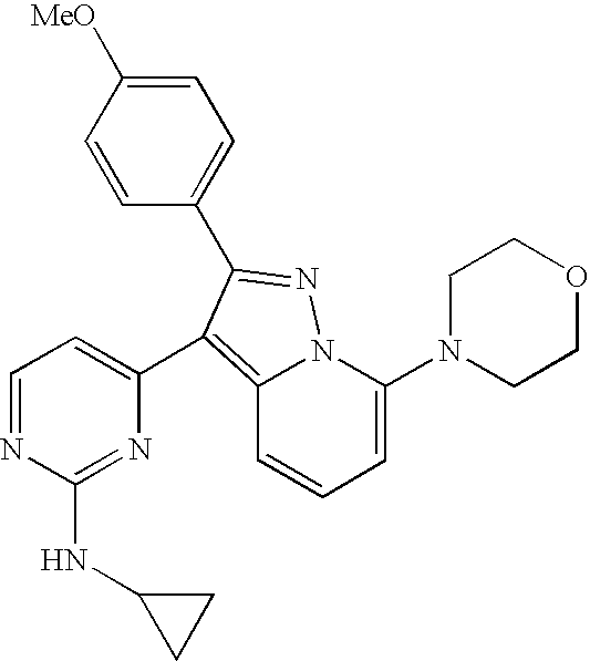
C1=C(N2CCOCC2)N2C(=C(C3=CC=NC(NC4CC4)=N3)C(C3=CC=C([MeO])C=C3)=N2)C=C1
